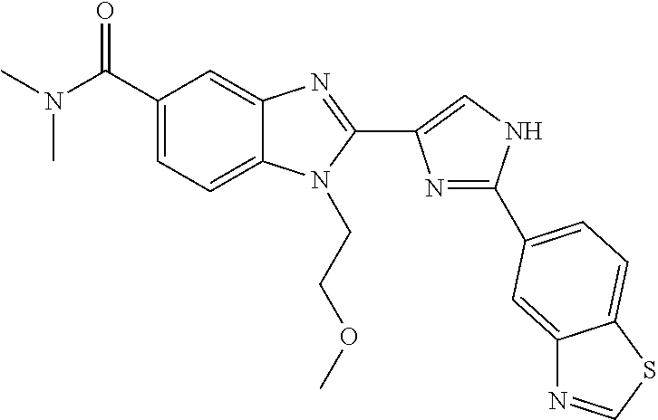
C1(C(N(C)C)=O)=CC=C2C(=C1)N=C(C1=CNC(C3=CC=C4C(=C3)N=CS4)=N1)N2CCOC
